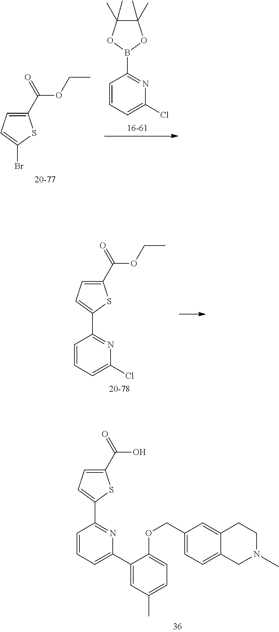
C1=CC(B2OC(C)(C)C(C)(C)O2)=NC(Cl)=C1.BrC1=CC=C(C(=O)OCC)S1.C1=CC=C(Cl)N=C1C1=CC=C(C(=O)OCC)S1.C1=CC=C(C2=CC(C)=CC=C2OCC2=CC=C3C(=C2)CCN(C)C3)N=C1C1=CC=C(C(=O)O)S1
